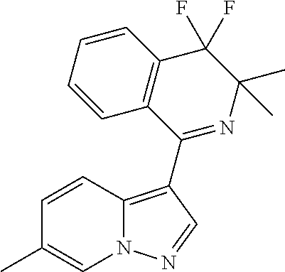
C1=CC2=C(C=C1)C(F)(F)C(C)(C)N=C2C1=C2N(C=C(C)C=C2)N=C1
